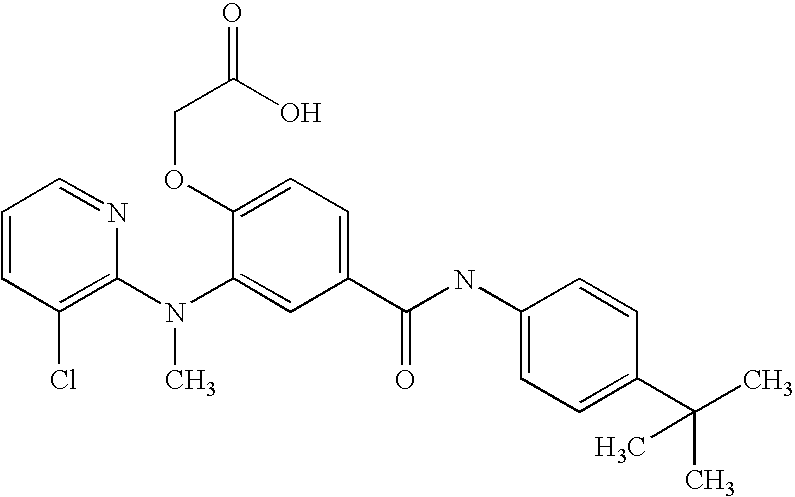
C1=CC(Cl)=C(N(C2=CC(C(NC3=CC=C(C(C)(C)C)C=C3)=O)=CC=C2OCC(=O)O)C)N=C1
